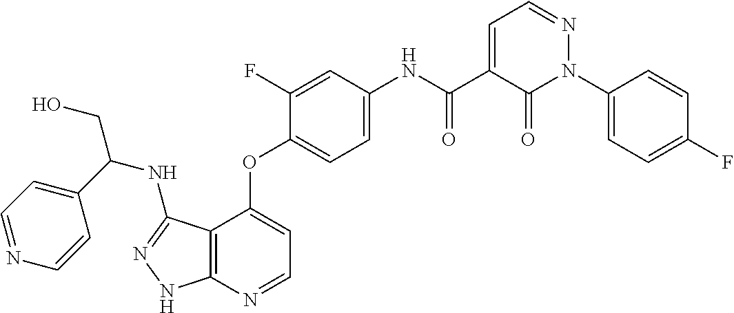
C12=C(N=CC=C1OC1=CC=C(NC(C3=CC=NN(C4=CC=C(F)C=C4)C3=O)=O)C=C1F)NN=C2NC(CO)C1=CC=NC=C1
